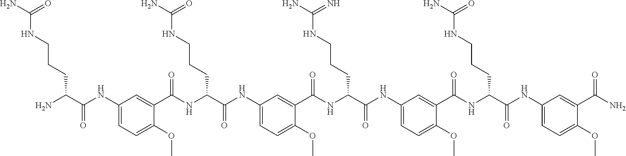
C1(NC(=O)C(N)CCCNC(N)=O)=CC=C(OC)C(C(NC(C(NC2=CC=C(OC)C(C(NC(C(NC3=CC=C(OC)C(C(NC(C(NC4=CC=C(OC)C(C(N)=O)=C4)=O)CCCNC(N)=O)=O)=C3)=O)CCCNC(N)=N)=O)=C2)=O)CCCNC(N)=O)=O)=C1
